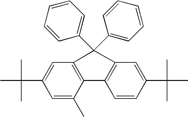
C1=C(C(C)(C)C)C=C(C)C2=C1C(C1=CC=CC=C1)(C1=CC=CC=C1)C1=C2C=CC(C(C)(C)C)=C1
